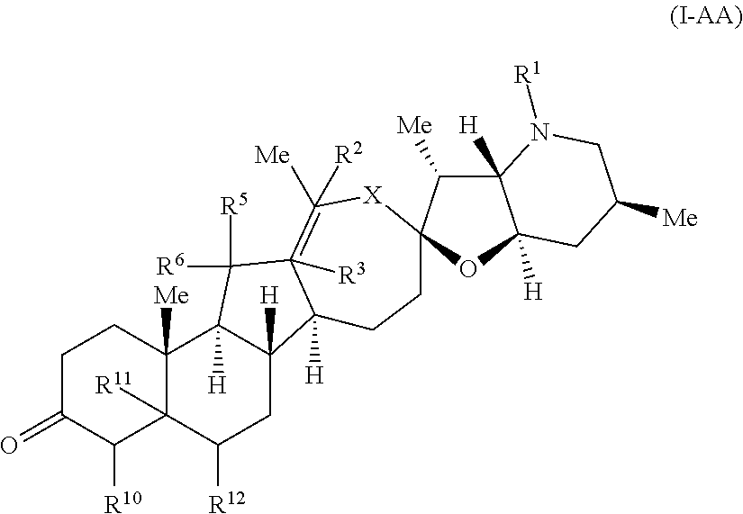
C1C(=O)C([R10])C2([R11])C([Me])(C1)C1([H])C([H])(CC2[R12])C2([H])C([R3])(=C([Me])([R2])[X]C3(C([Me])C4([H])C([H])(O3)CC([Me])CN4[R1])CC2)C1([R5])[R6]
